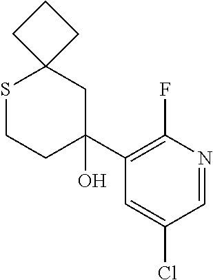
S1CCC(O)(C2=C(F)N=CC(Cl)=C2)CC12CCC2
